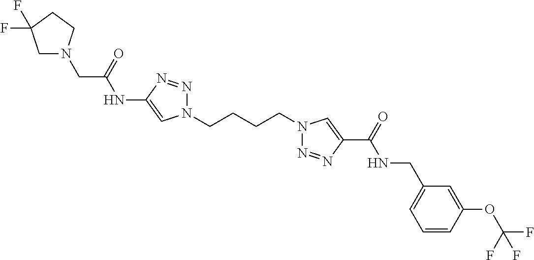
C1(NC(CN2CC(F)(F)CC2)=O)=CN(CCCCN2N=NC(C(=O)NCC3=CC=CC(OC(F)(F)F)=C3)=C2)N=N1
